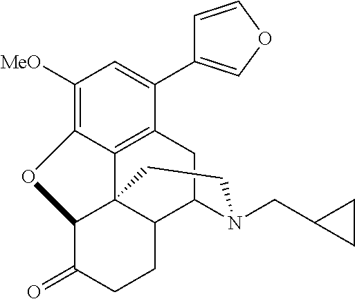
C1([MeO])=C2C3=C(C(C4=COC=C4)=C1)CC1C4C3(C(C(=O)CC4)O2)CCN1CC1CC1
